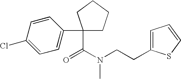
C1=C(Cl)C=CC(C2(C(N(CCC3=CC=CS3)C)=O)CCCC2)=C1
